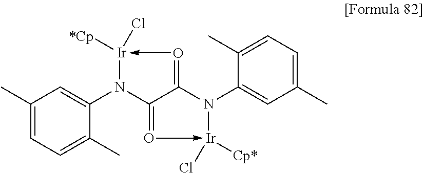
C1(C)=CC=C(C)C(N2C3=O->[Ir](Cl)([Cp*])N(C4=CC(C)=CC=C4C)C3=O->[Ir]2([*Cp])Cl)=C1
